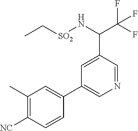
C1(C)=C([NC])C=CC(C2=CN=CC(C(C(F)(F)F)N[SO2]CC)=C2)=C1
